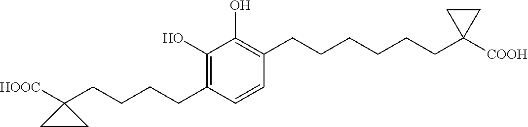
C1(O)=C(CCCCCCC2([COOH])CC2)C=CC(CCCCC2([HOOC])CC2)=C1O
